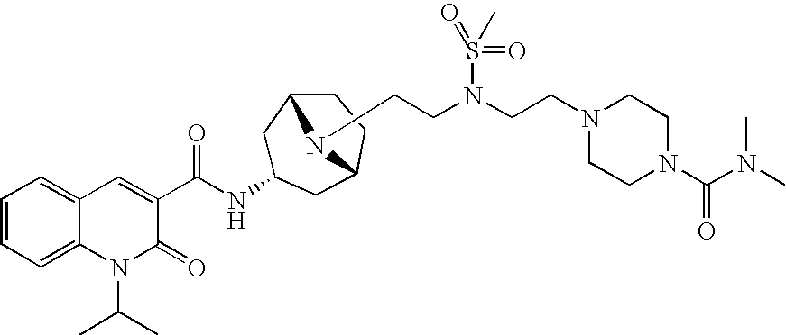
C1=CC=C2C(=C1)C=C(C(NC1CC3CCC(C1)N3CCN(CCN1CCN(C(N(C)C)=O)CC1)S(=O)(C)=O)=O)C(=O)N2C(C)C
